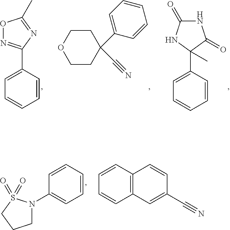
C1(C2=NOC(C)=N2)=CC=CC=C1.C1(C2(C)C(=O)NC(=O)N2)=CC=CC=C1.C1COCCC1(C1=CC=CC=C1)C#N.C1=CC(N2CCCS2(=O)=O)=CC=C1.C1=CC=CC2=C1C=CC(C#N)=C2
